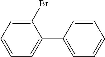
C1(Br)=CC=CC=C1C1=CC=CC=C1
